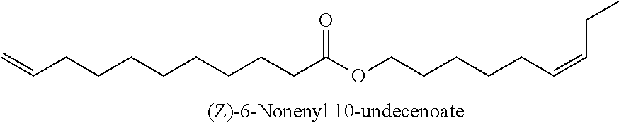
C(CCCCCCCCC(OCCCCCC=CCC)=O)=C
